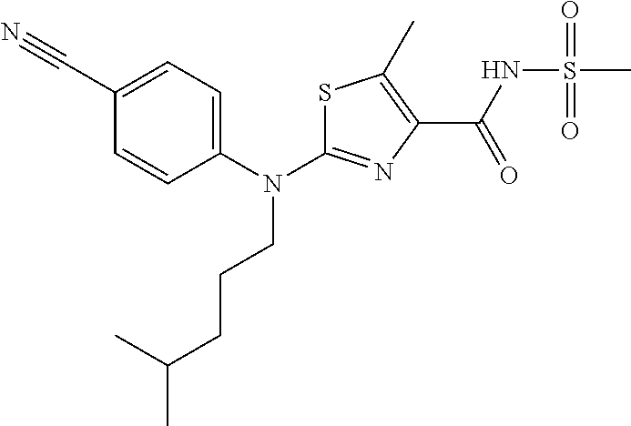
S1C(N(C2=CC=C(C#N)C=C2)CCCC(C)C)=NC(C(NS(C)(=O)=O)=O)=C1C
